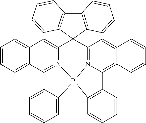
C12=C([Pt]34N5=C(C=C6C(=C15)C=CC=C6)C1(C5=CC6=CC=CC=C6C(=N35)C3=CC=CC=C34)C3=C(C4=C1C=CC=C4)C=CC=C3)C=CC=C2
